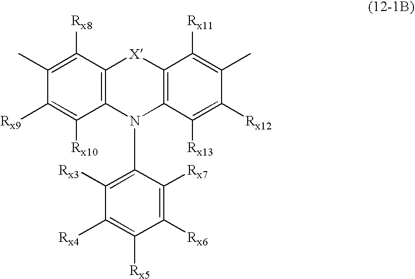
N1(C2=C([Rx3])C([Rx4])=C([Rx5])C([Rx6])=C2[Rx7])C2=C([X]C3=C1C([Rx10])=C([Rx9])C(C)=C3[Rx8])C([Rx11])=C(C)C([Rx12])=C2[Rx13]
